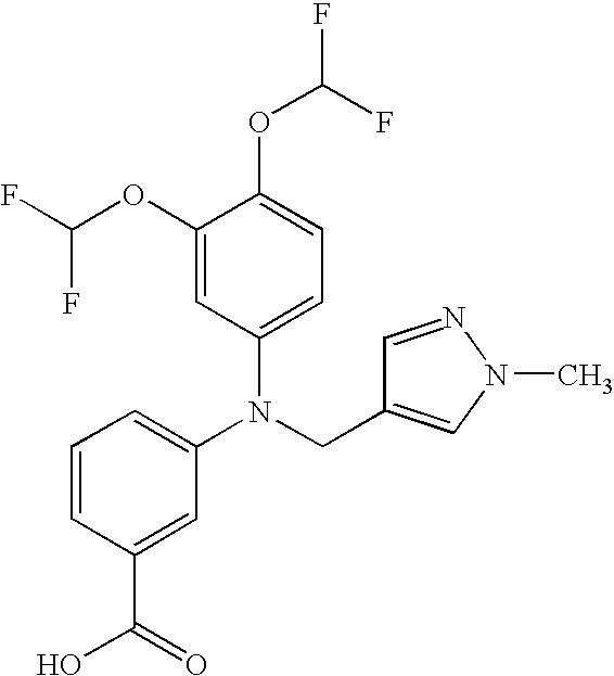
N(CC1=CN(C)N=C1)(C1=CC=CC(C(O)=O)=C1)C1=CC=C(OC(F)F)C(OC(F)F)=C1
